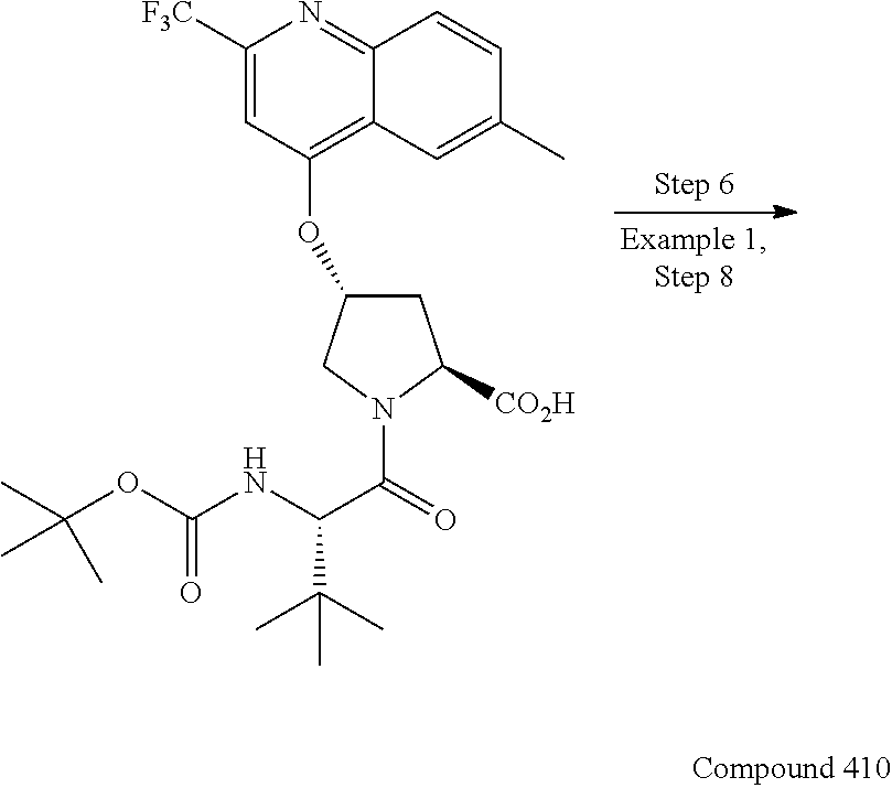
C1([F3C])=CC(OC2CC([CO2H])N(C(=O)C(NC(OC(C)(C)C)=O)C(C)(C)C)C2)=C2C(=N1)C=CC(C)=C2
